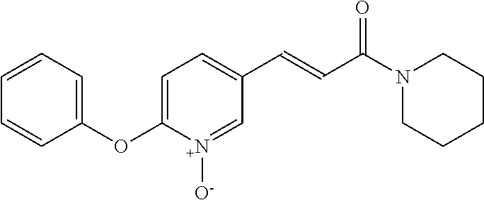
C1=CC=C(OC2=CC=C(C=CC(N3CCCCC3)=O)C=[N+]2[O-])C=C1
